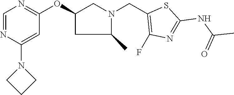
C1(OC2=NC=NC(N3CCC3)=C2)CC(C)N(CC2=C(F)N=C(NC(=O)C)S2)C1
